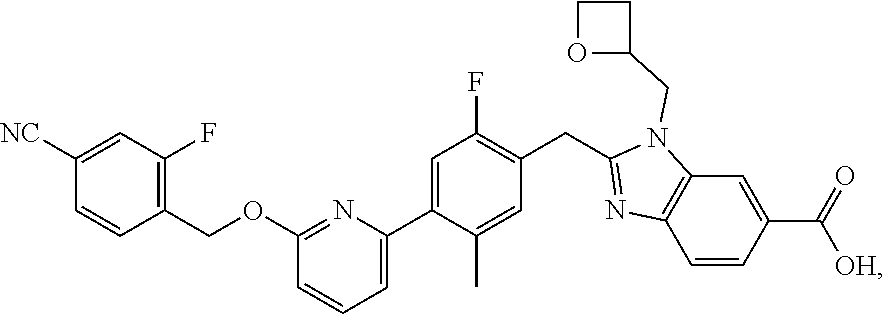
C1(OCC2=C(F)C=C([NC])C=C2)=NC(C2=CC(F)=C(CC3=NC4=C(N3CC3CCO3)C=C(C(=O)[OH])C=C4)C=C2C)=CC=C1
